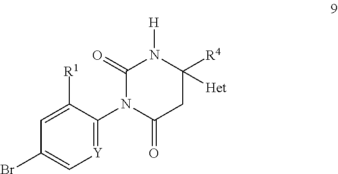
BrC1=C[Y]=C(N2C(=O)CC([Het])([R4])N([H])C2=O)C([R1])=C1
